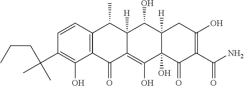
C1=CC2=C(C(O)=C1C(C)(CCC)C)C(=O)C1=C(O)C3(O)C([H])(C(O)C1([H])C2C)CC(O)=C(C(N)=O)C3=O
